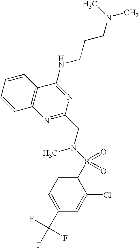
C1=CC2=C(C=C1)C(NCCCN(C)C)=NC(CN(S(=O)(=O)C1=CC=C(C(F)(F)F)C=C1Cl)C)=N2
